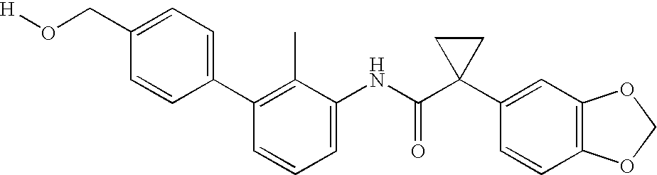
C1(C2=C(C)C(NC(C3(C4=CC5=C(C=C4)OCO5)CC3)=O)=CC=C2)=CC=C(CO[H])C=C1
